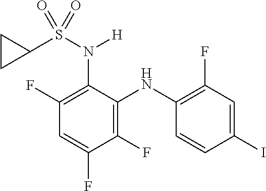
C1(I)=CC(F)=C(NC2=C(F)C(F)=CC(F)=C2N([H])S(=O)(=O)C2CC2)C=C1
